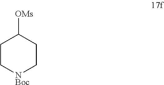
C1C[NBoc]CCC1[OMs]
